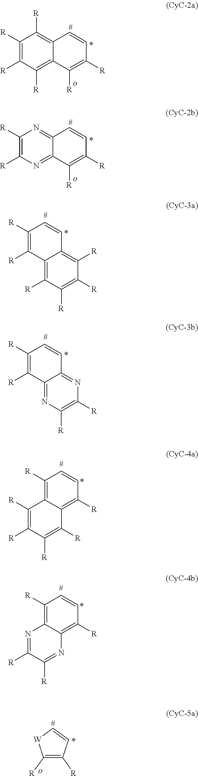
C1([R])=C([R])C([R])=C2C(=C1[R])C=CC([R])=C2[R].C1([R])=C([R])N=C2C(=N1)C=CC([R])=C2[R].C1([R])=C([R])C2=C([R])C([R])=C([R])C([R])=C2C=C1.C1([R])=C([R])C2=NC([R])=C([R])N=C2C=C1.C1([R])=C2C(=C([R])C=C1)C([R])=C([R])C([R])=C2[R].C1([R])=C2C(=C([R])C=C1)N=C([R])C([R])=N2.C1([R])=C([R])C=C[W]1
